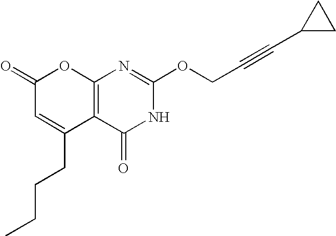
C12=C(C(=O)NC(OCC#CC3CC3)=N1)C(CCCC)=CC(=O)O2
